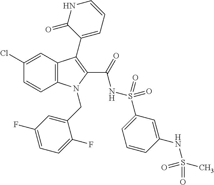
C1(Cl)=CC2=C(C=C1)N(CC1=CC(F)=CC=C1F)C(C(=O)NS(=O)(=O)C1=CC=CC(NS(=O)(C)=O)=C1)=C2C1=CC=CNC1=O
